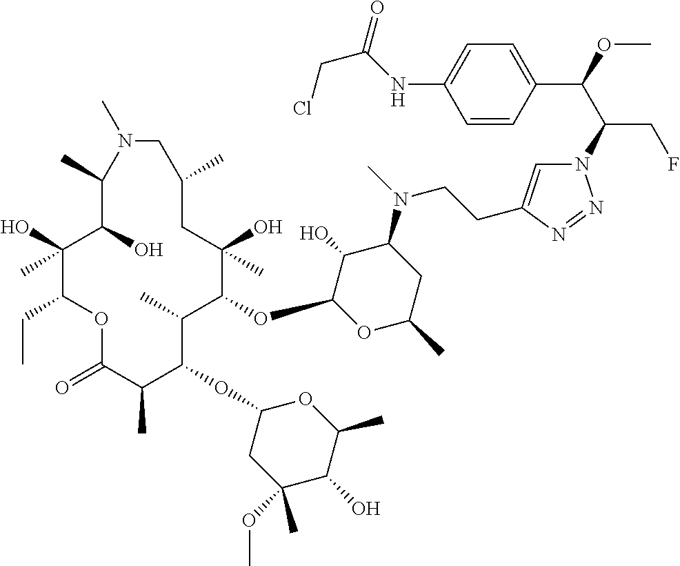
C1(O)(C)C(CC)OC(=O)C(C)C(OC2CC(OC)(C)C(O)C(C)O2)C(C)C(OC2OC(C)CC(N(C)CCC3=CN(C(C(OC)C4=CC=C(NC(CCl)=O)C=C4)CF)N=N3)C2O)C(O)(C)CC(C)CN(C)C(C)C1O
